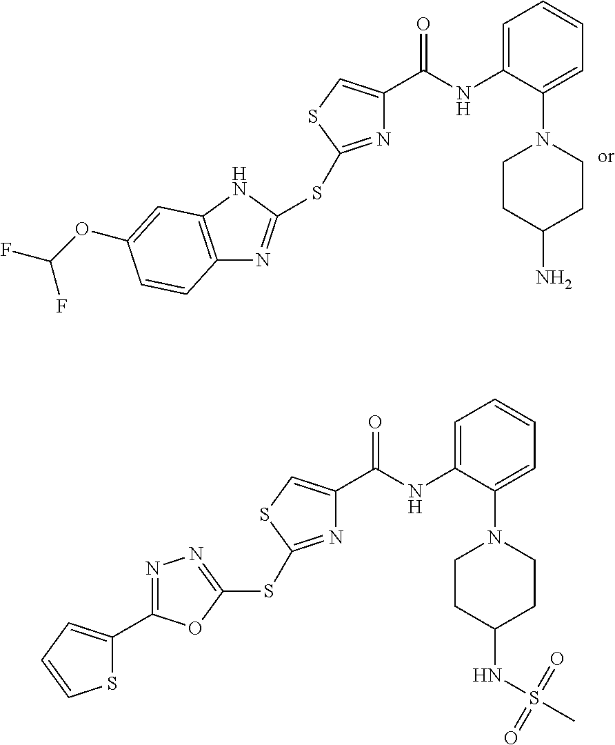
C1=C(NC(=O)C2=CSC(SC3=NC4=C(N3)C=C(OC(F)F)C=C4)=N2)C(N2CCC(N)CC2)=CC=C1.C1=C(NC(=O)C2=CSC(SC3=NN=C(C4=CC=CS4)O3)=N2)C(N2CCC(NS(C)(=O)=O)CC2)=CC=C1
